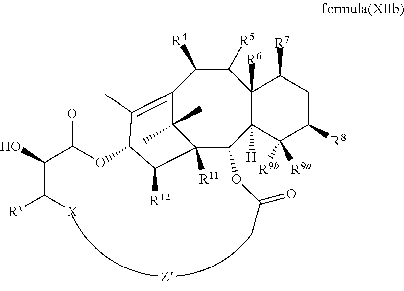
C12([R11])C(OC(C)=O)C3([H])C([R6])(C([R5])C([R4])C(=C(C)C(OC(C(O)C([X])[Rx])O)C1[R12])C2(C)C)C([R7])CC([R8])C3([R9b])[R9a]
